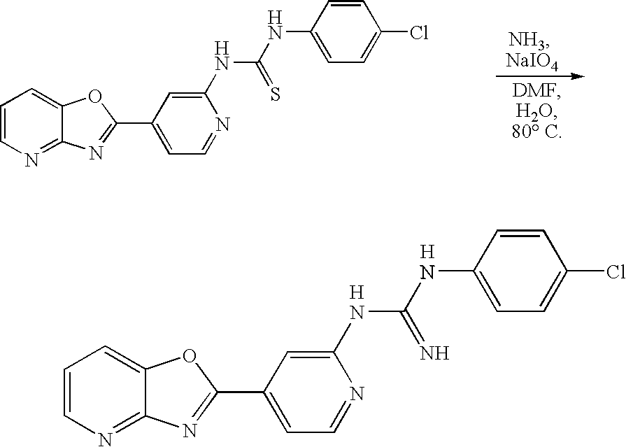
C1=CN=C2C(=C1)OC(C1=CC=NC(NC(=N)NC3=CC=C(Cl)C=C3)=C1)=N2.C1=CN=C2C(=C1)OC(C1=CC=NC(NC(=S)NC3=CC=C(Cl)C=C3)=C1)=N2
